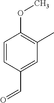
C1=CC(C=O)=CC(C)=C1OC
